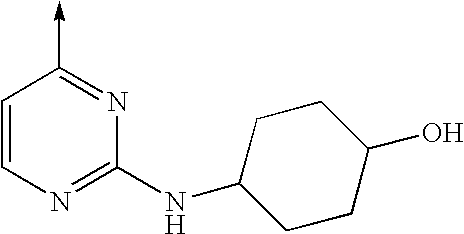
C1=CN=C(NC2CCC(O)CC2)N=C1->C
